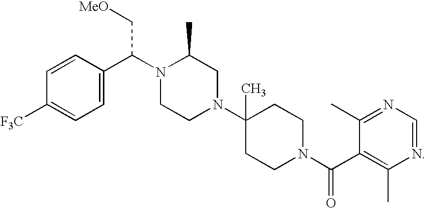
C1=CC(C(C[MeO])N2CCN(C3(C)CCN(C(=O)C4=C(C)N=CN=C4C)CC3)CC2C)=CC=C1[F3C]
